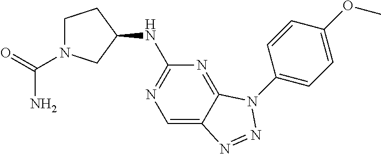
C1=C2C(=NC(NC3CCN(C(=O)N)C3)=N1)N(C1=CC=C(OC)C=C1)N=N2
